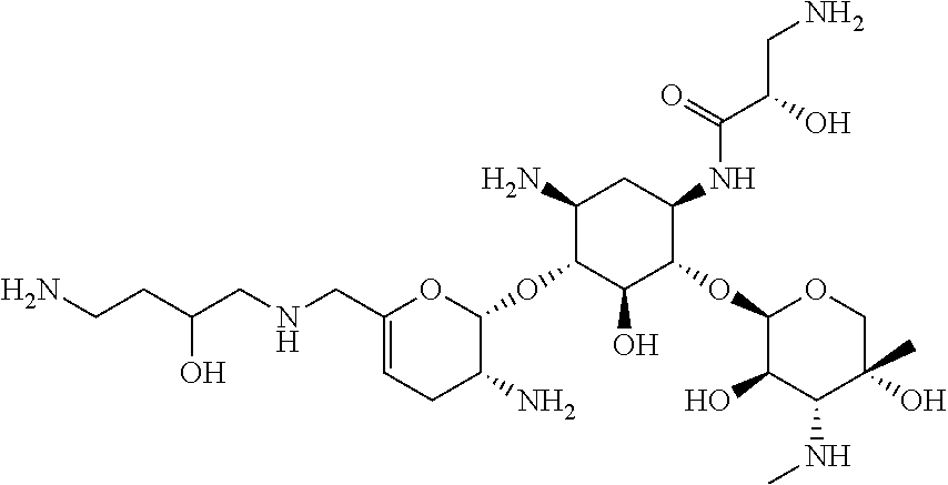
C1(CNCC(CCN)O)=CCC(N)C(OC2C(O)C(OC3C(O)C(NC)C(C)(O)CO3)C(NC(C(O)CN)=O)CC2N)O1
